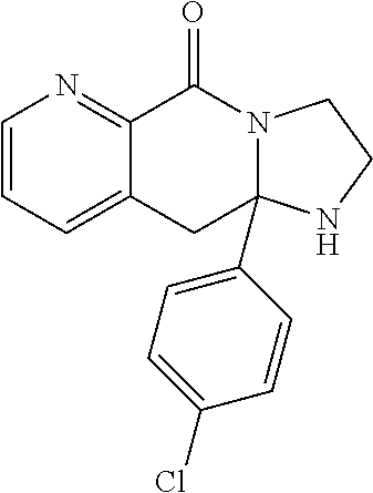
C1=CC=C2C(=N1)C(=O)N1CCNC1(C1=CC=C(Cl)C=C1)C2
